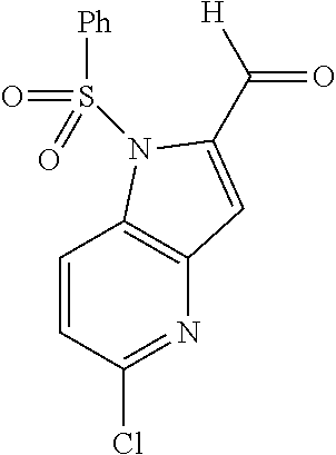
C1=CC(Cl)=NC2=C1N(S(=O)(=O)[Ph])C(C([H])=O)=C2
